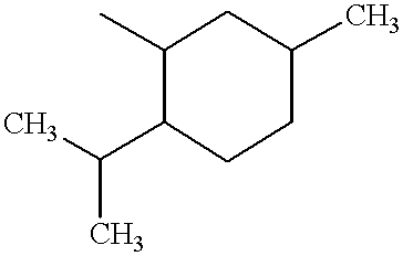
CC(C1CCC(C)CC1C)C
